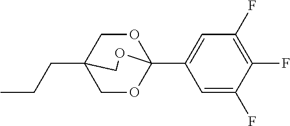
CCCC12COC(C3=CC(F)=C(F)C(F)=C3)(OC1)OC2
